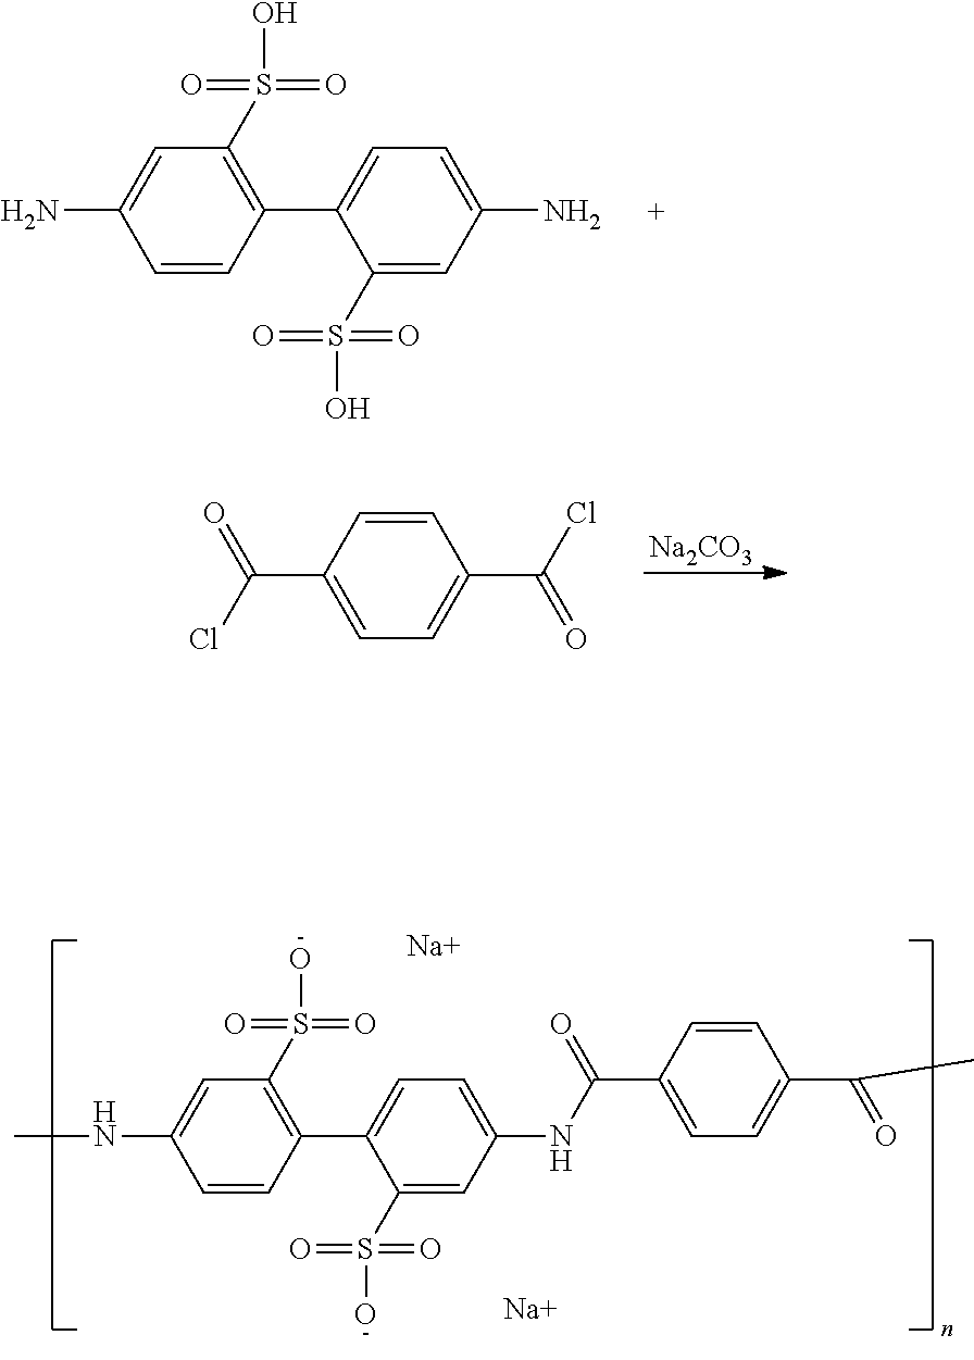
C1=CC(C2=CC=C(NC(C3=CC=C(C(=O)C)C=C3)=O)C=C2S(=O)(O)=O)=C(S(=O)(=O)O)C=C1NC.[Na].[Na].C1=CC(C2=CC=C(N)C=C2S(=O)(O)=O)=C(S(=O)(=O)O)C=C1N.[Na2CO3].C1(C(Cl)=O)=CC=C(C(=O)Cl)C=C1
